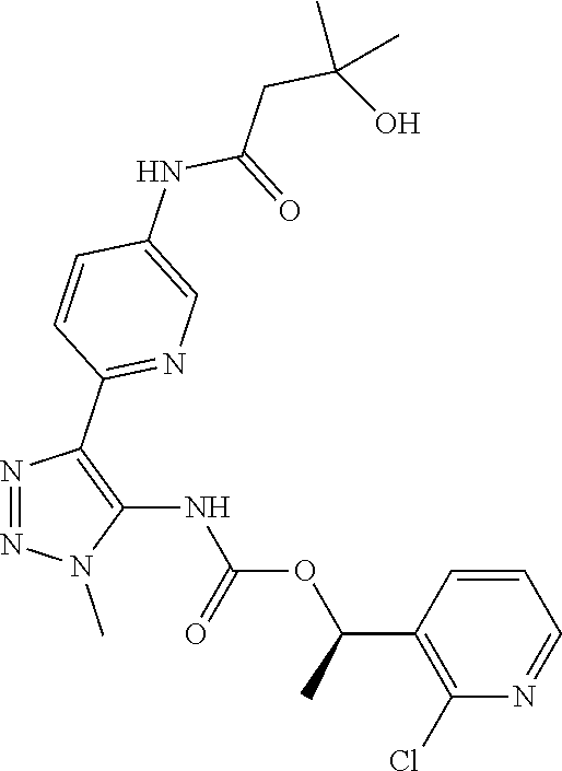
N1=NC(C2=NC=C(NC(=O)CC(C)(C)O)C=C2)=C(NC(OC(C2=C(Cl)N=CC=C2)C)=O)N1C
